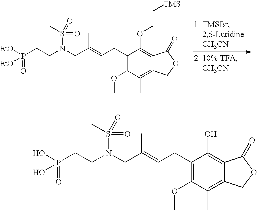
[EtO]P(CCN(CC(=CCC1=C(OC)C(C)=C2C(=C1OCC[TMS])C(=O)OC2)C)S(=O)(C)=O)(=O)[EtO].OP(CCN(CC(=CCC1=C(OC)C(C)=C2C(=C1O)C(=O)OC2)C)S(=O)(C)=O)(=O)O
